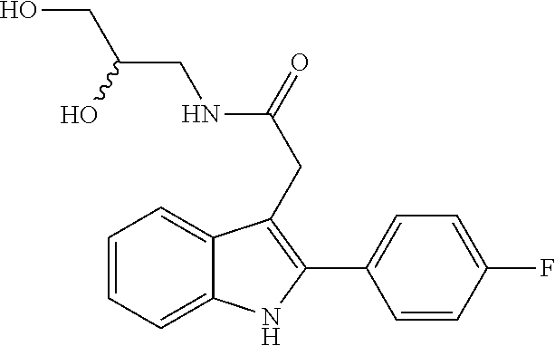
C1=C2C(=CC=C1)C(CC(NCC(CO)O)=O)=C(C1=CC=C(F)C=C1)N2
